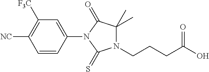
C1=CC(N2C(=S)N(CCCC(O)=O)C(C)(C)C2=O)=CC([F3C])=C1[NC]
